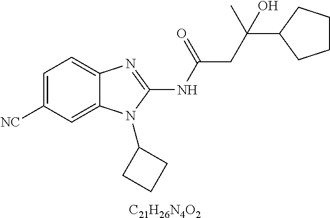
C1=C([NC])C=C2C(=C1)N=C(NC(=O)CC(C)(C1CCCC1)O)N2C1CCC1.[C21H26N4O2]
